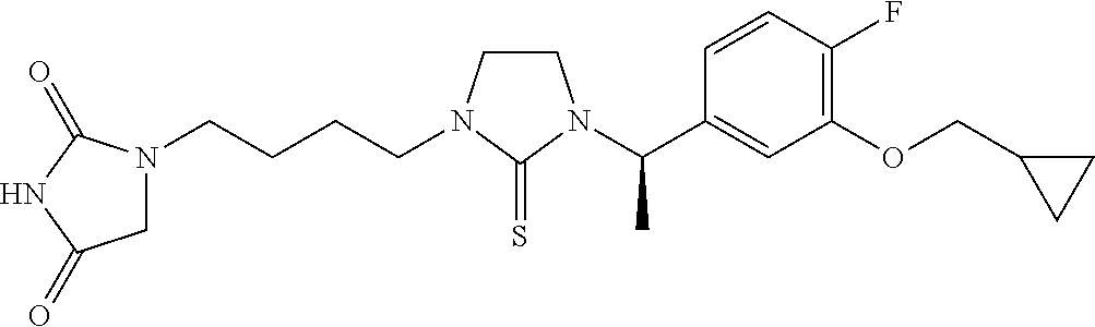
N1(CCCCN2CCN(C(C3=CC(OCC4CC4)=C(F)C=C3)C)C2=S)CC(=O)NC1=O
